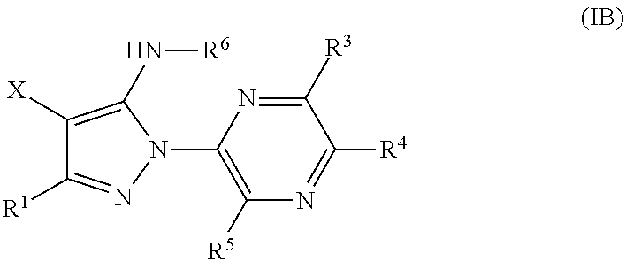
C1([R3])=NC(N2C(N[R6])=C([X])C([R1])=N2)=C([R5])N=C1[R4]
